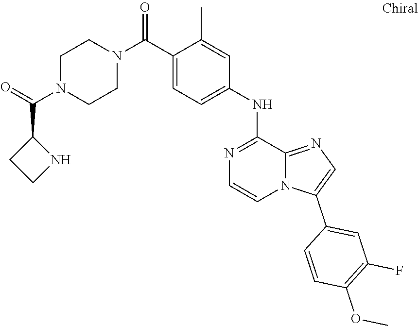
C1=C(NC2=NC=CN3C2=NC=C3C2=CC(F)=C(OC)C=C2)C=C(C)C(C(N2CCN(C(C3CCN3)=O)CC2)=O)=C1
